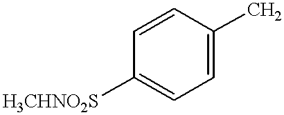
C1=CC([H3CHNO2S])=CC=C1C
